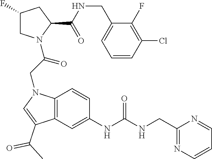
C1=CC(Cl)=C(F)C(CNC(C2CC(F)CN2C(CN2C3=C(C(C(C)=O)=C2)C=C(NC(NCC2=NC=CC=N2)=O)C=C3)=O)=O)=C1
